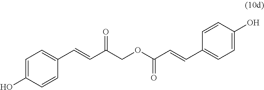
C1=C(O)C=CC(C=CC(COC(C=CC2=CC=C(O)C=C2)=O)=O)=C1
